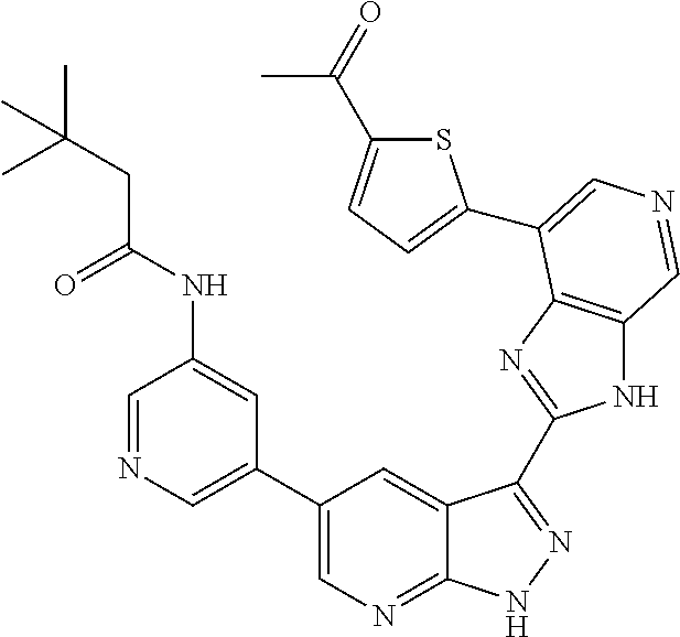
C1(C2=CN=CC(NC(CC(C)(C)C)=O)=C2)=CN=C2C(=C1)C(C1=NC3=C(N1)C=NC=C3C1=CC=C(C(C)=O)S1)=NN2
